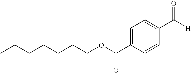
CCCCCCCOC(C1=CC=C(C([H])=O)C=C1)=O
